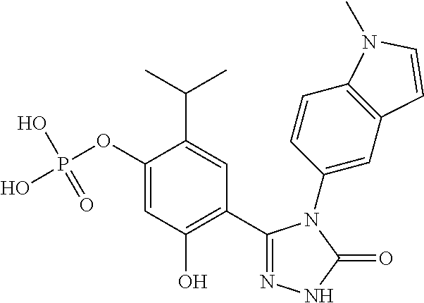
C1(OP(O)(O)=O)=CC(O)=C(C2=NNC(=O)N2C2=CC3=C(C=C2)N(C)C=C3)C=C1C(C)C
